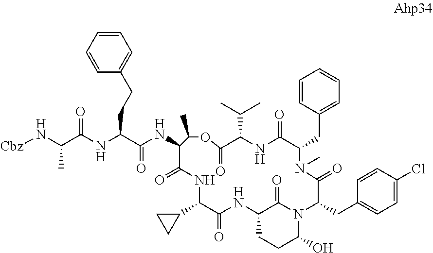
N(C(C(NC(C(NC1C(=O)NC(C2CC2)C(=O)NC2CCC(O)N(C2=O)C(CC2=CC=C(Cl)C=C2)C(=O)N(C)C(CC2=CC=CC=C2)C(=O)NC(C(C)C)C(=O)OC1C)=O)CCC1=CC=CC=C1)=O)C)[Cbz]
